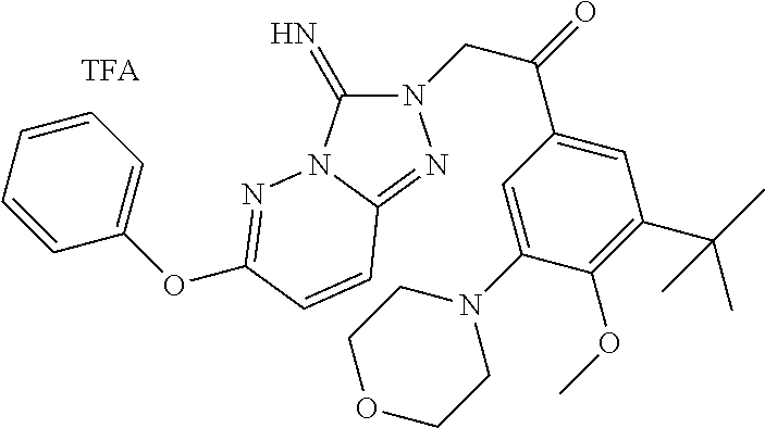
N1(CC(=O)C2=CC(C(C)(C)C)=C(OC)C(N3CCOCC3)=C2)C(=N)N2C(=N1)C=CC(OC1=CC=CC=C1)=N2
